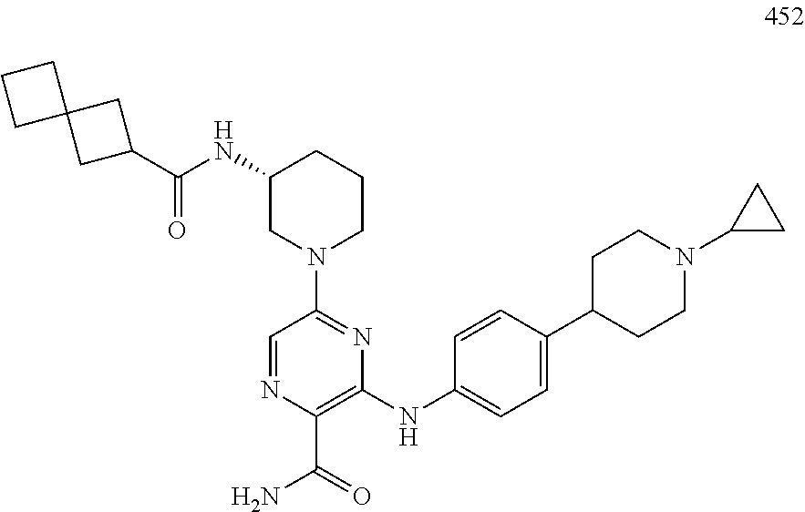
C1=NC(C(=O)N)=C(NC2=CC=C(C3CCN(C4CC4)CC3)C=C2)N=C1N1CCCC(NC(C2CC3(C2)CCC3)=O)C1
